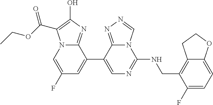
C1(C2=CN=C(NCC3=C4C(=CC=C3F)OCC4)N3C2=NN=C3)=CC(F)=CN2C1=NC(O)=C2C(OCC)=O
